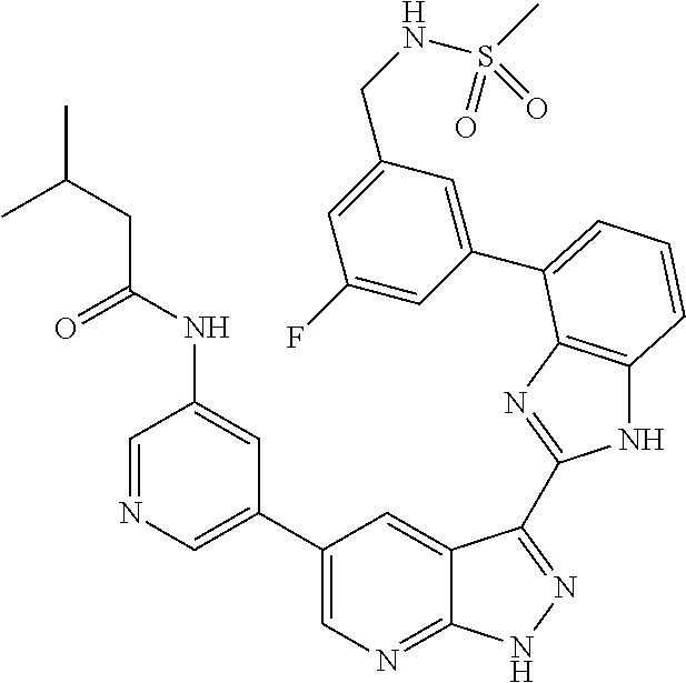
C1(C2=CN=C3C(=C2)C(C2=NC4=C(N2)C=CC=C4C2=CC(CNS(=O)(C)=O)=CC(F)=C2)=NN3)=CN=CC(NC(CC(C)C)=O)=C1
